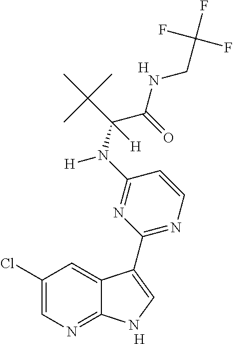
C1=CN=C(C2=CNC3=NC=C(Cl)C=C32)N=C1N(C(C(NCC(F)(F)F)=O)(C(C)(C)C)[H])[H].[H].[H]
